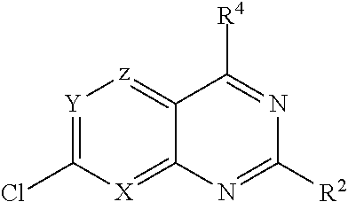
[Y]1=C(Cl)[X]=C2C(=[z]1)C([R4])=NC([R2])=N2
